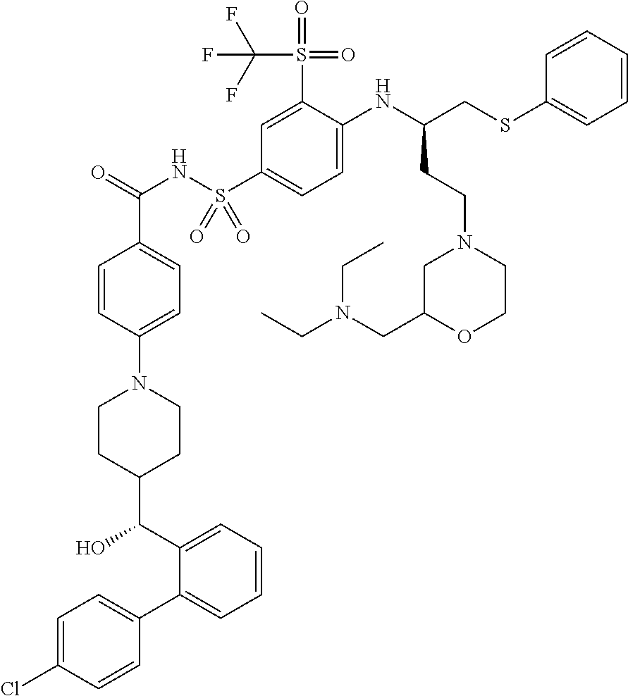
C1=C(Cl)C=CC(C2=CC=CC=C2C(O)C2CCN(C3=CC=C(C(=O)NS(C4=CC=C(NC(CSC5=CC=CC=C5)CCN5CC(CN(CC)CC)OCC5)C(S(=O)(=O)C(F)(F)F)=C4)(=O)=O)C=C3)CC2)=C1
